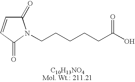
C1(=O)C=CC(=O)N1CCCCCC(O)=O
